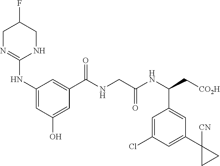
C1=C(Cl)C=C(C2([CN])CC2)C=C1C(NC(CNC(C1=CC(NC2=NCC(F)CN2)=CC(O)=C1)=O)=O)C[CO2H]
